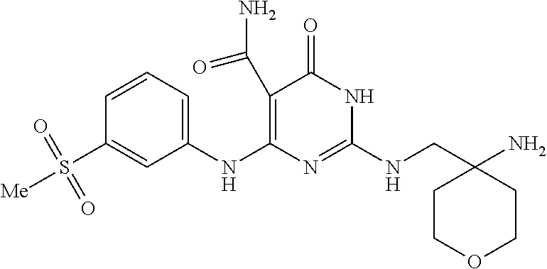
C1(C(N)=O)=C(NC2=CC=CC(S([Me])(=O)=O)=C2)N=C(NCC2(N)CCOCC2)NC1=O
